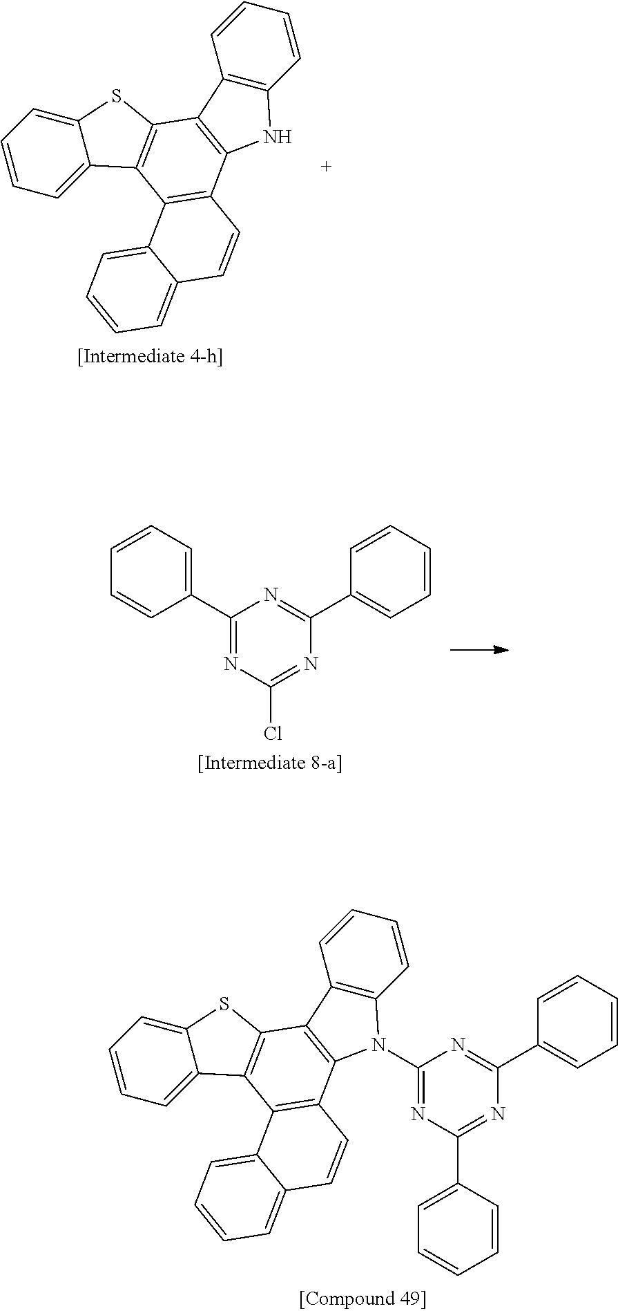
C1=CC=C2C(=C1)SC1=C2C2=C(C3=C1C1=C(N3)C=CC=C1)C=CC1=CC=CC=C21.C1=CC=C(C2=NC(Cl)=NC(C3=CC=CC=C3)=N2)C=C1.C1(N2C3=C(C4=C(C5=CC=CC=C5S4)C4=C3C=CC3=CC=CC=C43)C3=C2C=CC=C3)=NC(C2=CC=CC=C2)=NC(C2=CC=CC=C2)=N1
